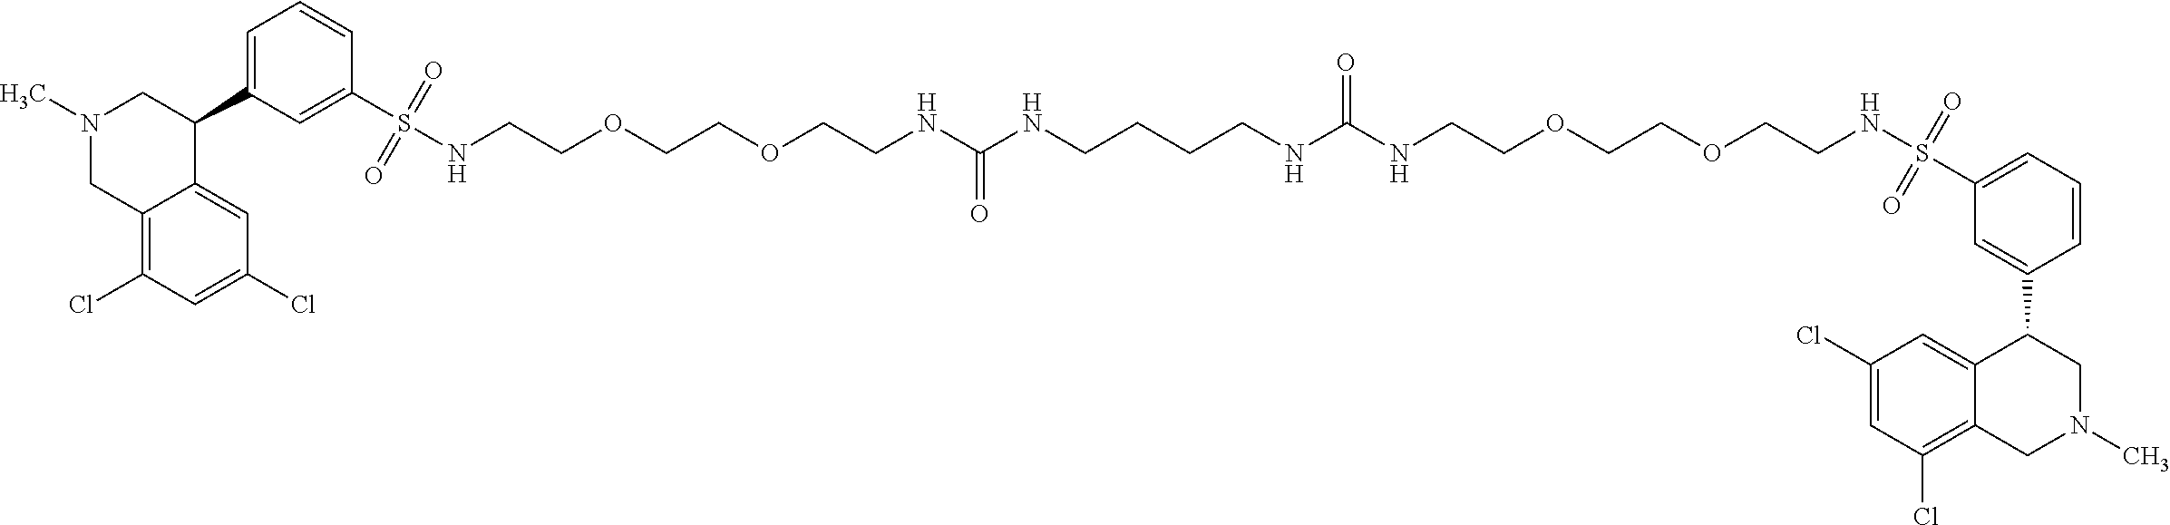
C1(S(NCCOCCOCCNC(NCCCCNC(NCCOCCOCCNS(C2=CC=CC(C3C4=CC(Cl)=CC(Cl)=C4CN(C)C3)=C2)(=O)=O)=O)=O)(=O)=O)=CC(C2CN(C)CC3=C(Cl)C=C(Cl)C=C23)=CC=C1
